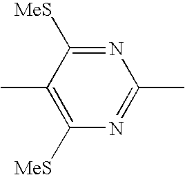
C1(C)=C([MeS])N=C(C)N=C1[MeS]
